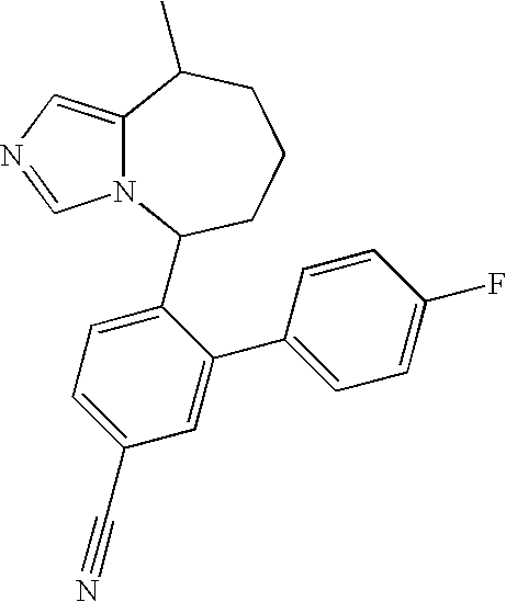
N12C(=CN=C1)C(C)CCCC2C1=CC=C(C#N)C=C1C1=CC=C(F)C=C1
